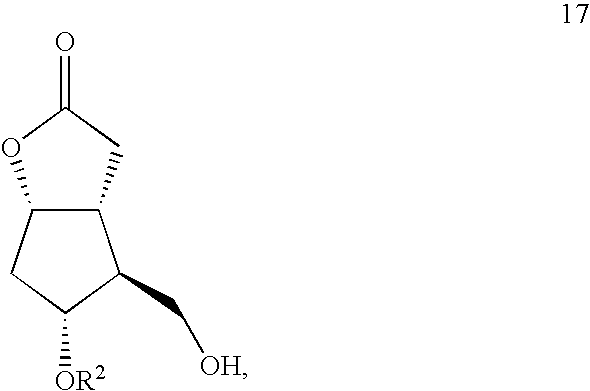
C12C(CC(=O)O1)C(C[OH])C([OR2])C2
